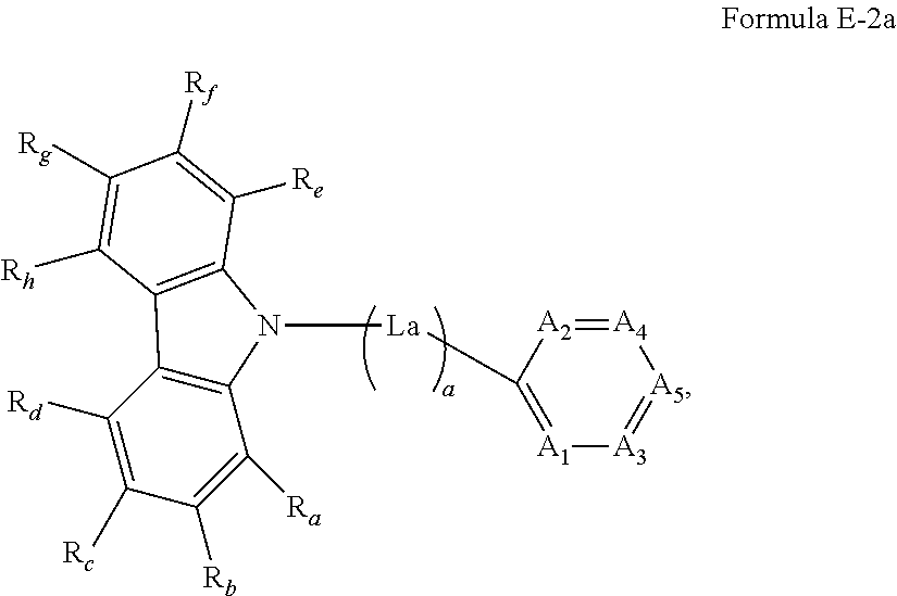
C12=C(C([Ra])=C([Rb])C([Rc])=C1[Rd])N([La]C1=[A1][A3]=[A5][A4]=[A2]1)C1=C2C([Rh])=C([Rg])C([Rf])=C1[Re]
